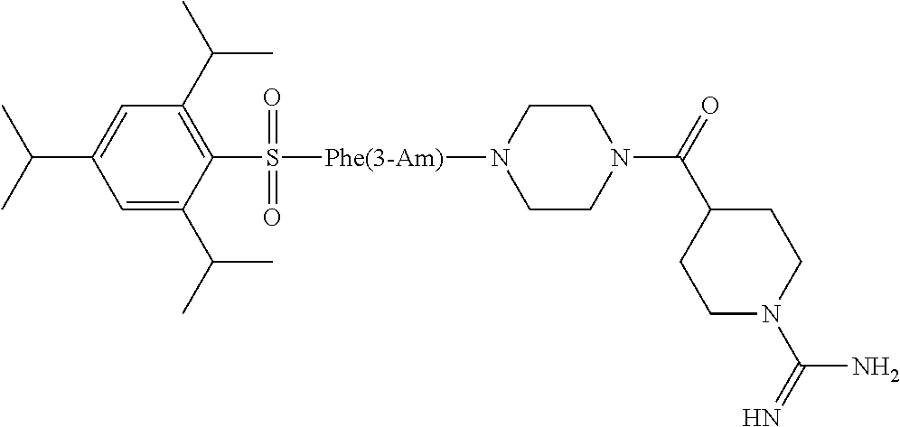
C1(C(C)C)=CC(C(C)C)=C(S(=O)(=O)[Phe(3-Am)]N2CCN(C(=O)C3CCN(C(=N)N)CC3)CC2)C(C(C)C)=C1
